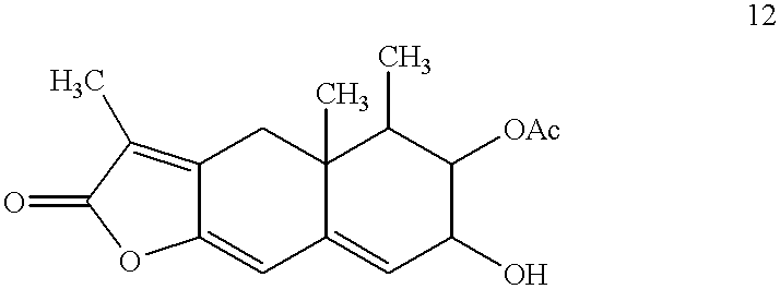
C12=C(C)C(=O)OC1=CC1=CC(O)C([OAc])C(C)C1(C)C2
